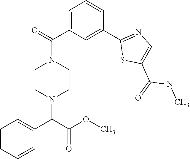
C1=C(C(N2CCN(C(C3=CC=CC=C3)C(=O)OC)CC2)=O)C=C(C2=NC=C(C(NC)=O)S2)C=C1
